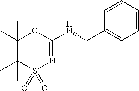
C1(C)(C)C(C)(C)S(=O)(=O)N=C(NC(C)C2=CC=CC=C2)O1
